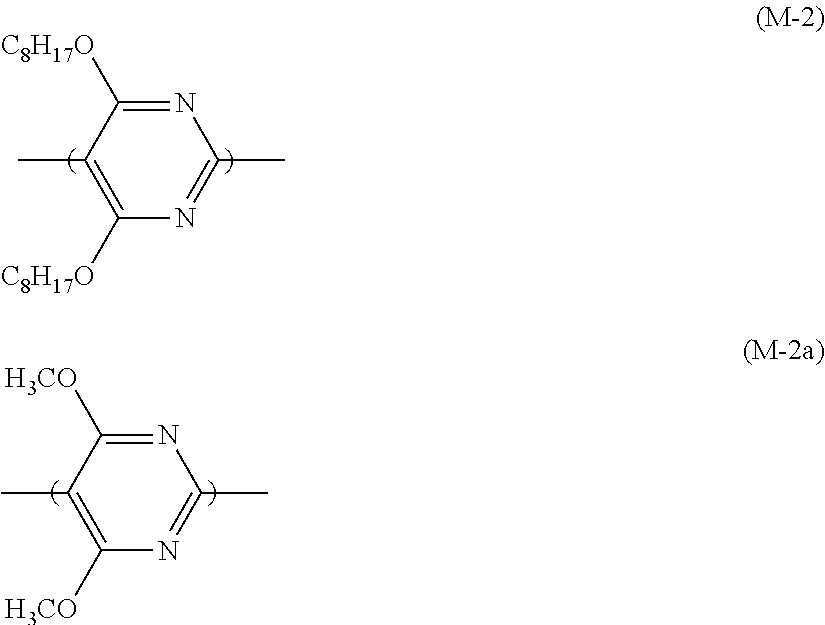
N1=C([C8H17O])C(C)=C([C8H17O])N=C1C.N1=C([H3CO])C(C)=C([H3CO])N=C1C
